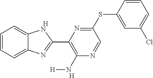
[H].C1=CC=C2C(=C1)NC(C1=C(N[H])N=CC(SC3=CC(Cl)=CC=C3)=N1)=N2.[H]
